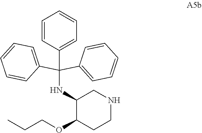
C1=CC(C(NC2C(OCCC)CCNC2)(C2=CC=CC=C2)C2=CC=CC=C2)=CC=C1
